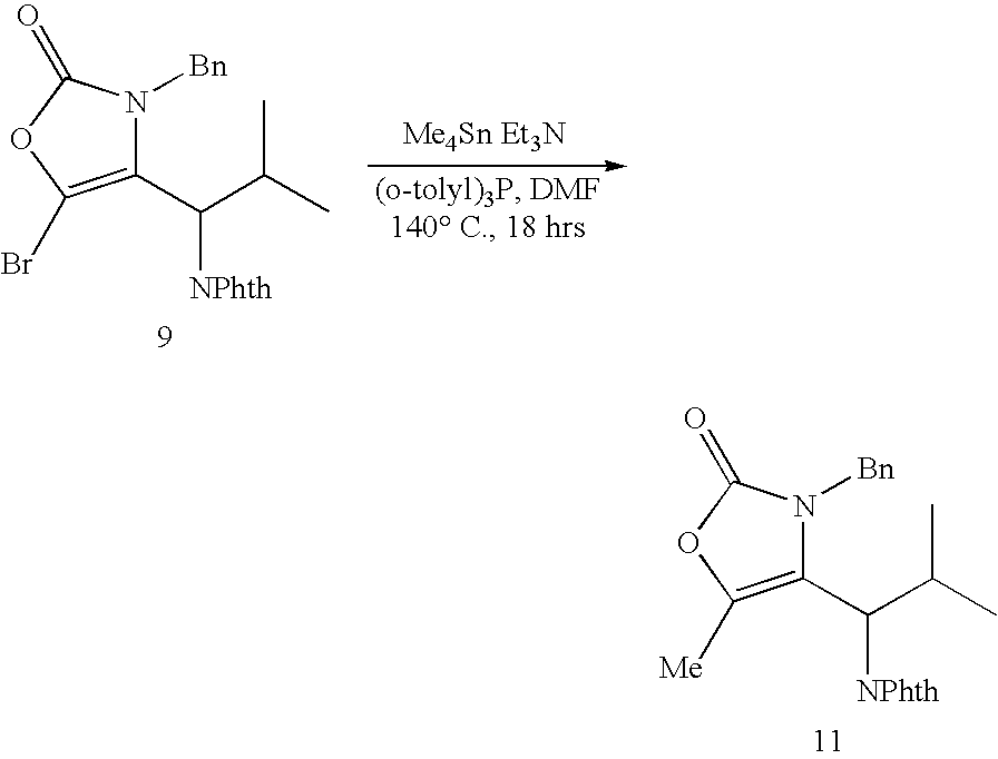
C1(C(C(C)C)[NPhth])=C([Me])OC(=O)N1[Bn].C1(C(C(C)C)[NPhth])=C(Br)OC(=O)N1[Bn].[Me4Sn Et3N]
